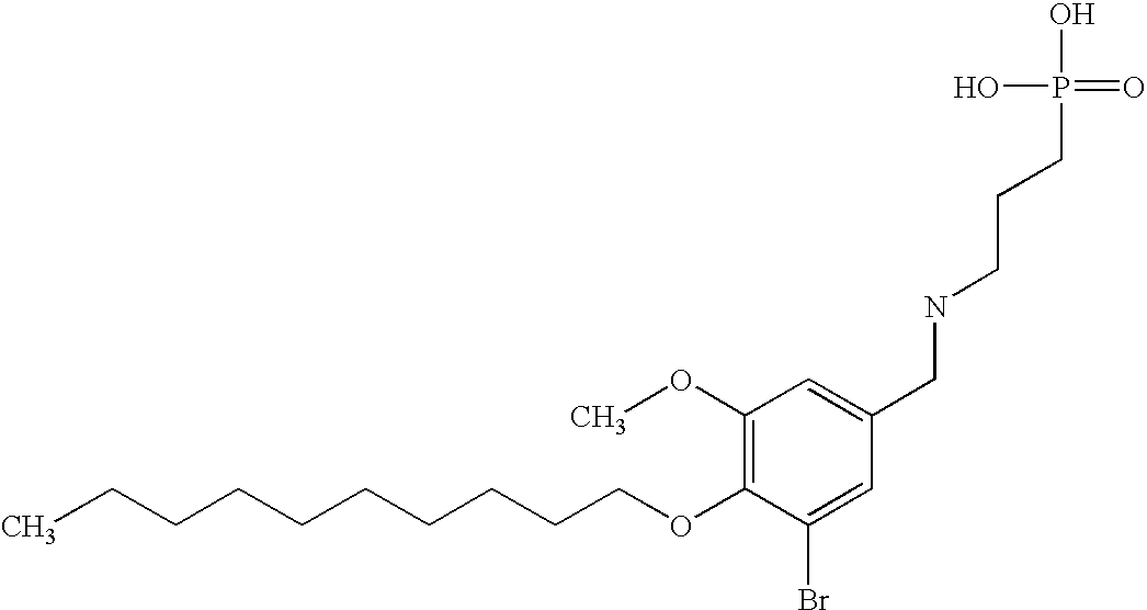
C(CCCCCCOC1=C(OC)C=C(CNCCCP(O)(O)=O)C=C1Br)CCC
